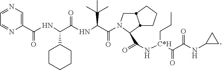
C1(C(NC(C(NC(C(=O)N2CC3CCCC3C2C(=O)N[C*H](C(C(NC2CC2)=O)=O)CCC)C(C)(C)C)=O)C2CCCCC2)=O)=CN=CC=N1
